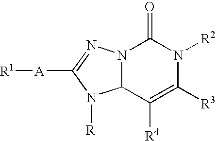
N12C(C([R4])=C([R3])N([R2])C1=O)N([R])C([A][R1])=N2
